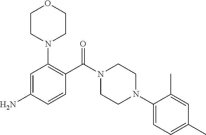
C1=C(N)C=CC(C(N2CCN(C3=CC=C(C)C=C3C)CC2)=O)=C1N1CCOCC1
